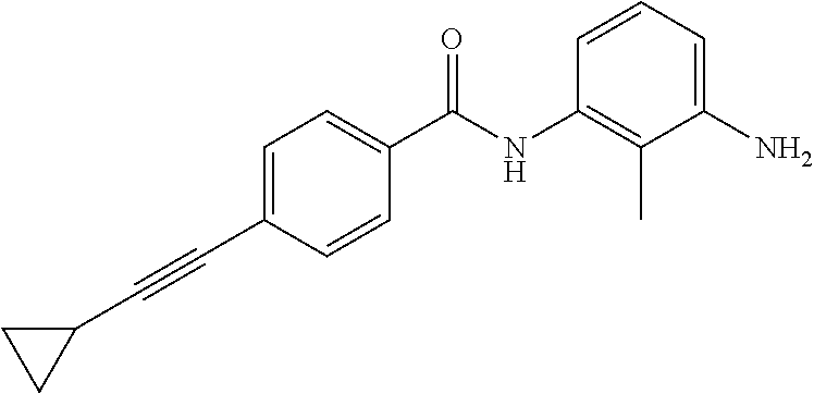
C1(C#CC2=CC=C(C(NC3=C(C)C(N)=CC=C3)=O)C=C2)CC1
